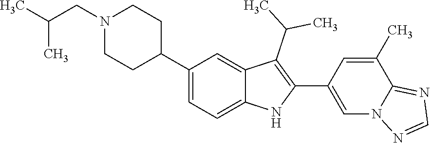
C(CN1CCC(C2=CC=C3C(=C2)C(C(C)C)=C(C2=CN4C(=NC=N4)C(C)=C2)N3)CC1)(C)C
